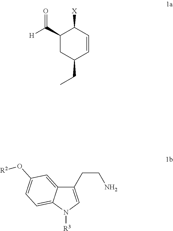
C1(C([H])=O)CC(CC)C=CC1[X].C12=CC(O[R2])=CC=C1N([R3])C=C2CCN
